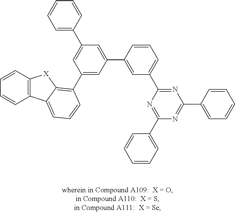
C1=CC2=C(C=C1)[X]C1=C(C3=CC(C4=CC(C5=NC(C6=CC=CC=C6)=NC(C6=CC=CC=C6)=N5)=CC=C4)=CC(C4=CC=CC=C4)=C3)C=CC=C21
